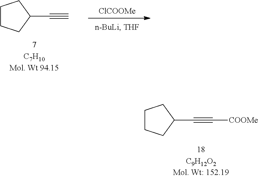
C1CCC(C#C[COOMe])C1.C1CCC(C#C)C1.[ClCOOMe]
